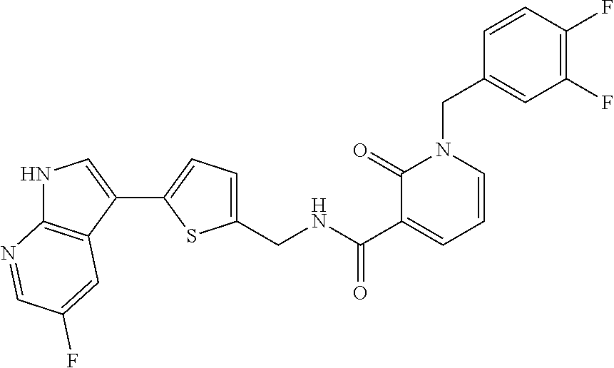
C1=CC(F)=C(F)C=C1CN1C(=O)C(C(=O)NCC2=CC=C(C3=CNC4=C3C=C(F)C=N4)S2)=CC=C1
